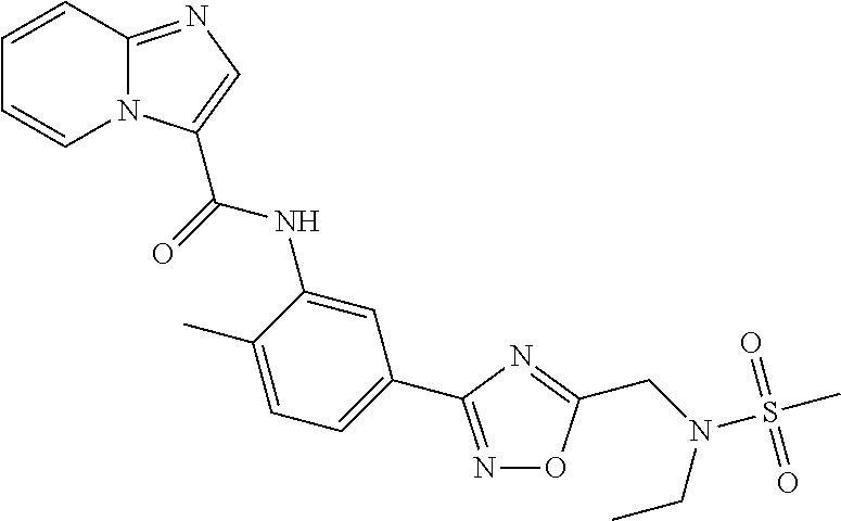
C1=CC2=NC=C(C(NC3=CC(C4=NOC(CN(CC)S(C)(=O)=O)=N4)=CC=C3C)=O)N2C=C1
